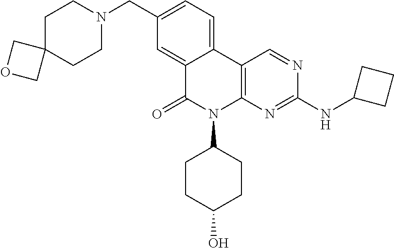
C1(CN2CCC3(CC2)COC3)=CC=C2C(=C1)C(=O)N(C1CCC(O)CC1)C1=C2C=NC(NC2CCC2)=N1
